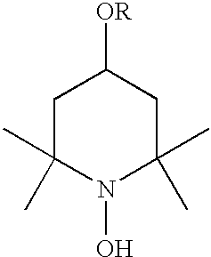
C1C(C)(C)N(O)C(C)(C)CC1[OR]
